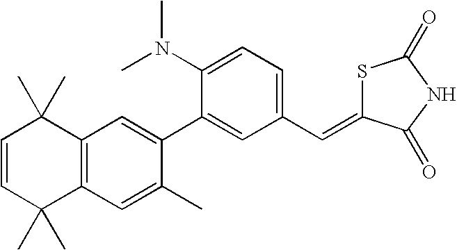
C12=C(C=C(C)C(C3=CC(C=C4SC(=O)NC4=O)=CC=C3N(C)C)=C1)C(C)(C)C=CC2(C)C
